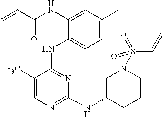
N(C1=CC(C)=CC=C1NC1=NC(NC2CCCN(S(=O)(=O)C=C)C2)=NC=C1[F3C])C(C=C)=O
